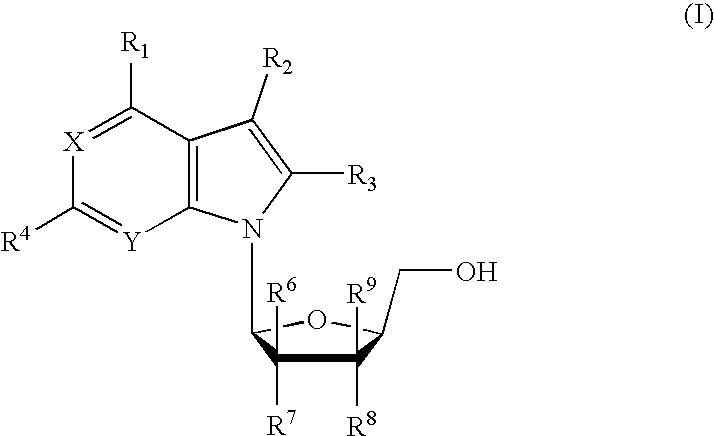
C12=C([Y]=C([R4])[X]=C1[R1])N(C1C([R6])([R7])C([R9])([R8])C(CO)O1)C([R3])=C2[R2]
